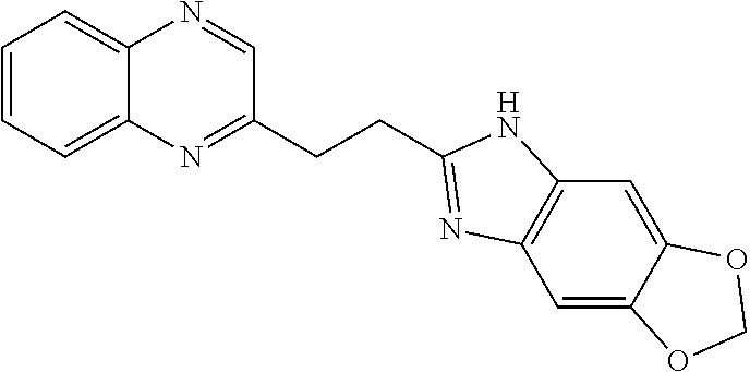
C1=CC=C2C(=C1)N=CC(CCC1=NC3=C(N1)C=C1C(=C3)OCO1)=N2
